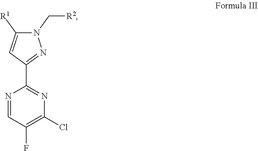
C1=NC(C2=NN(C[R2])C([R1])=C2)=NC(Cl)=C1F
